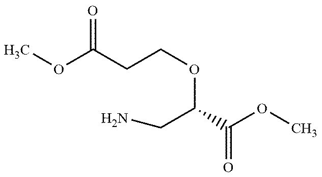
COC(CCOC(C(OC)=O)CN)=O
